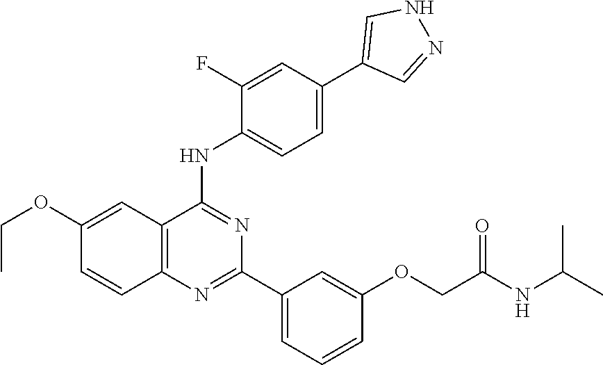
C12=C(N=C(C3=CC=CC(OCC(NC(C)C)=O)=C3)N=C1NC1=CC=C(C3=CNN=C3)C=C1F)C=CC(OCC)=C2
